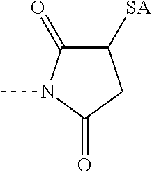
C1([SA])C(=O)N(C)C(=O)C1
